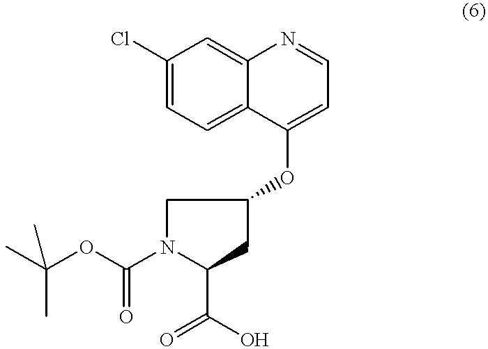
N1(C(OC(C)(C)C)=O)CC(OC2=CC=NC3=CC(Cl)=CC=C23)CC1C(=O)O
